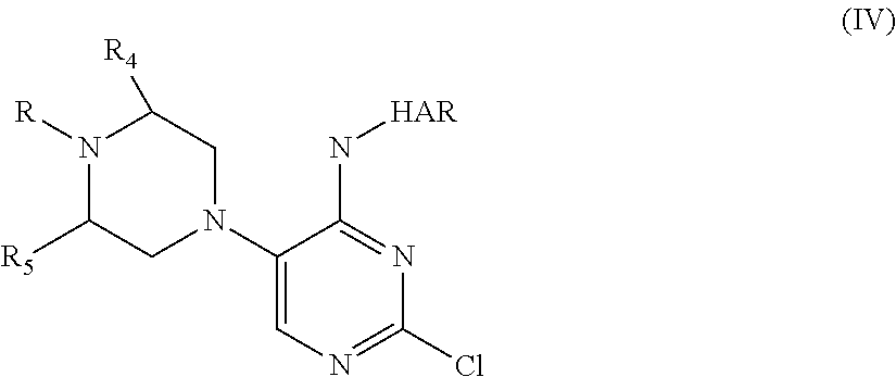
N1([R])C([R5])CN(C2=CN=C(Cl)N=C2N[HAR])CC1[R4]
